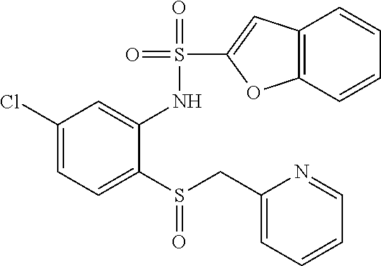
C1(Cl)=CC=C(S(CC2=CC=CC=N2)=O)C(NS(C2=CC3=C(O2)C=CC=C3)(=O)=O)=C1
